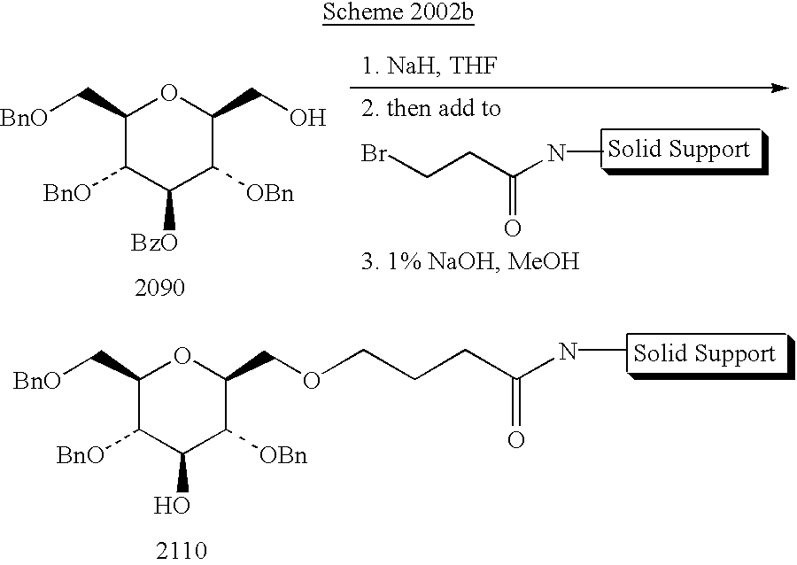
C1(C[BnO])C([BnO])C([BzO])C([OBn])C(CO)O1.BrCCC(NC)=O.C1(C[BnO])C([BnO])C(O)C([OBn])C(COCCCC(NC)=O)O1
